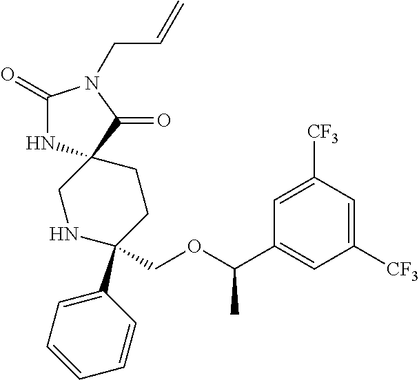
C1(=O)NC2(C(=O)N1CC=C)CNC(C1=CC=CC=C1)(COC(C1=CC([CF3])=CC([CF3])=C1)C)CC2
